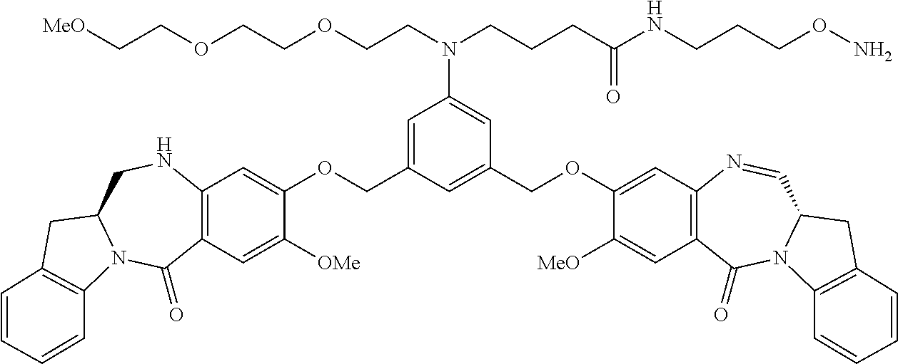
C12=C(C=C([OMe])C(OCC3=CC(N(CCCC(NCCCON)=O)CCOCCOCC[MeO])=CC(COC4=CC5=C(C=C4[MeO])C(=O)N4C(C=N5)CC5=C4C=CC=C5)=C3)=C1)C(=O)N1C(CN2)CC2=C1C=CC=C2
